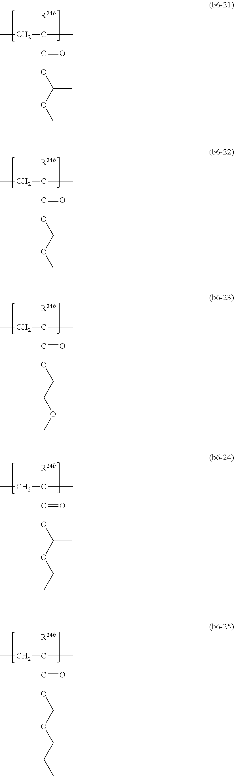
CCC(C)([R24b])C(OC(OC)C)=O.CCC(C)([R24b])C(OCOC)=O.CCC(C)([R24b])C(OCCOC)=O.CCC(C)([R24b])C(OC(OCC)C)=O.CCC(C)([R24b])C(OCOCCC)=O
